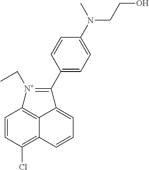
C1=CC(Cl)=C2C3=C1[N+](CC)=C(C1=CC=C(N(C)CCO)C=C1)C3=CC=C2
